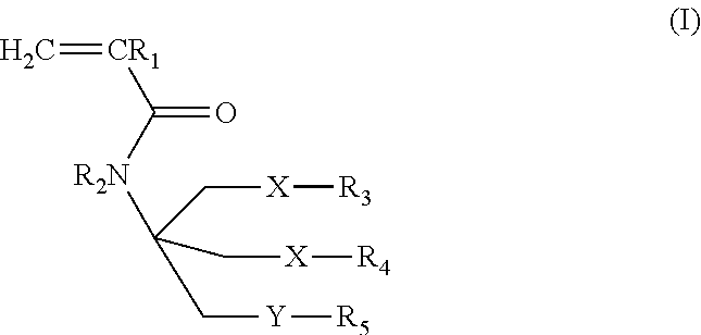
C=[CR1]C(=O)[R2N]C(C[X][R3])(C[X][R4])C[Y][R5]
